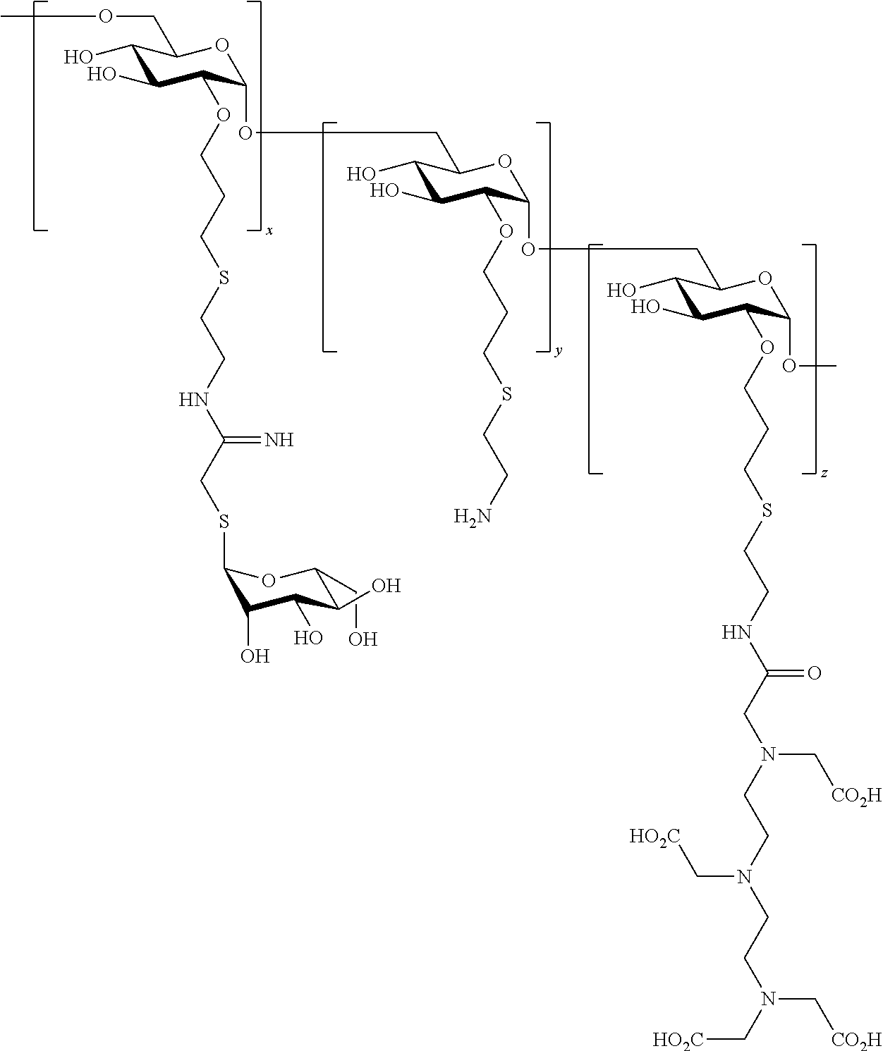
C1(O)C(O)C(OCCCSCCNC(=N)CSC2C(O)C(O)C(O)C(CO)O2)C(OCC2C(O)C(O)C(OCCCSCCN)C(OCC3C(O)C(O)C(OCCCSCCNC(CN(CCN(CCN(C[HO2C])C[CO2H])C[HO2C])C[CO2H])=O)C(OC)O3)O2)OC1COC
